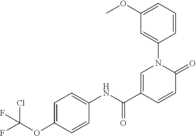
C1=C(C(NC2=CC=C(OC(F)(Cl)F)C=C2)=O)C=CC(=O)N1C1=CC(OC)=CC=C1
